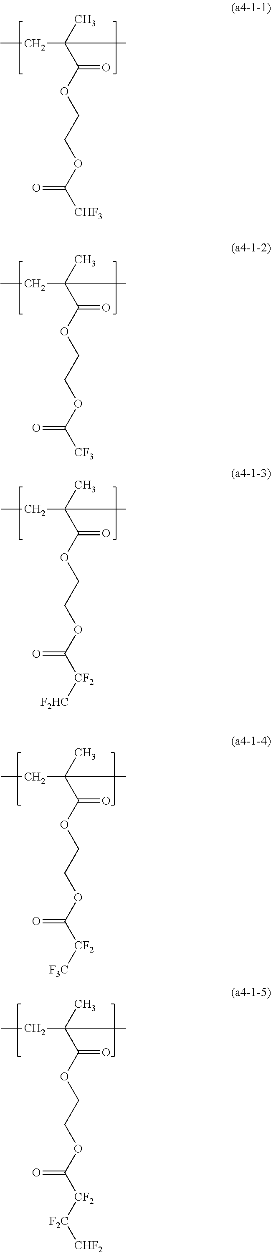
CCC(C)(C(OCCOC([CHF3])=O)=O)C.CCC(C)(C(OCCOC([CF3])=O)=O)C.C(C(C)(C(OCCOC([CF2][F2HC])=O)=O)C)C.C(C(C)(C(OCCOC([CF2][F3C])=O)=O)C)C.C(C(C)(C(OCCOC([CF2][F2C][CHF2])=O)=O)C)C
